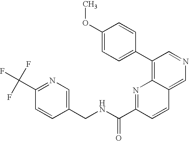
C1(OC)=CC=C(C2=C3C(=CN=C2)C=CC(C(NCC2=CN=C(C(F)(F)F)C=C2)=O)=N3)C=C1
